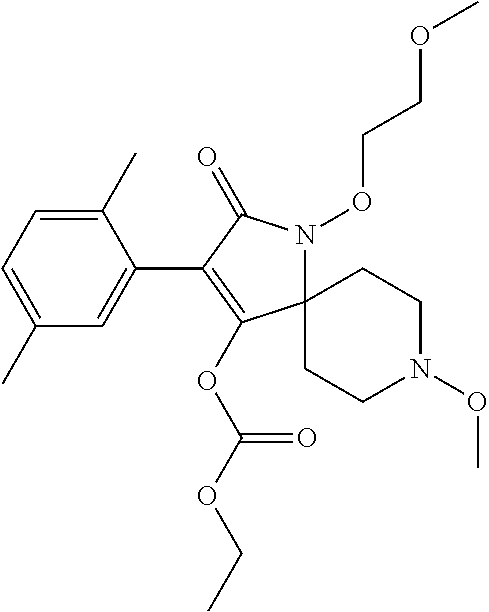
C12(N(OCCOC)C(=O)C(C3=CC(C)=CC=C3C)=C1OC(OCC)=O)CCN(OC)CC2
